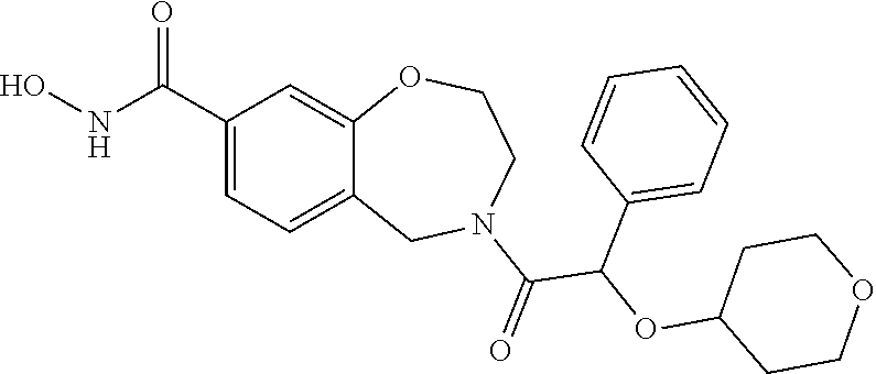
C1(C(NO)=O)=CC=C2C(=C1)OCCN(C(=O)C(OC1CCOCC1)C1=CC=CC=C1)C2
